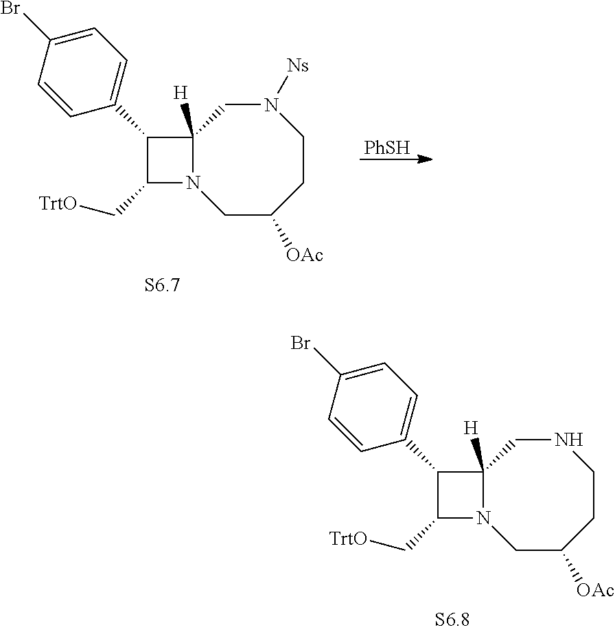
C1(C2=CC=C(Br)C=C2)C(C[TrtO])N2C1([H])CN([Ns])CCC([OAc])C2.[PhSH].C1(C2=CC=C(Br)C=C2)C(C[TrtO])N2C1([H])CNCCC([OAc])C2
